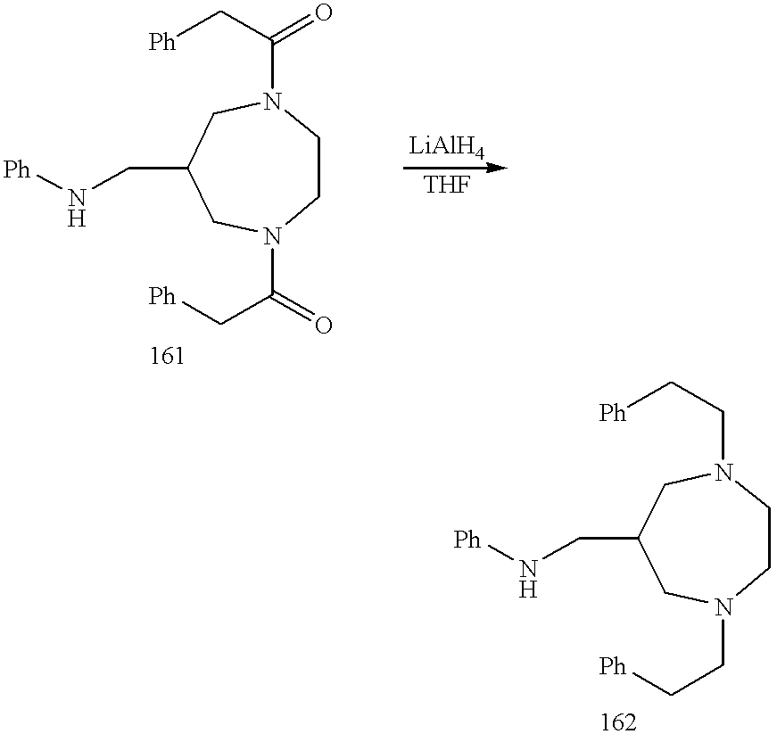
C1CN(C(C[Ph])=O)CC(CN[Ph])CN1C(=O)C[Ph].C1CN(CC[Ph])CC(CN[Ph])CN1CC[Ph]
